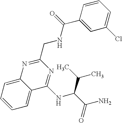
C1=CC=C2C(=C1)N=C(CNC(C1=CC(Cl)=CC=C1)=O)N=C2NC(C(C)C)C(N)=O
